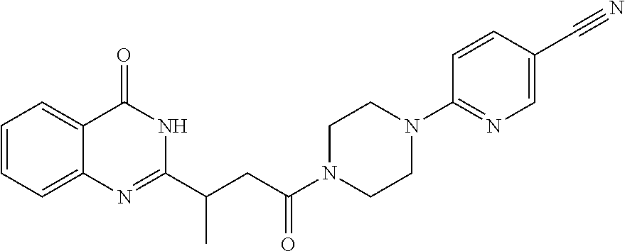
C12=CC=CC=C1N=C(C(CC(N1CCN(C3=NC=C(C#N)C=C3)CC1)=O)C)NC2=O
